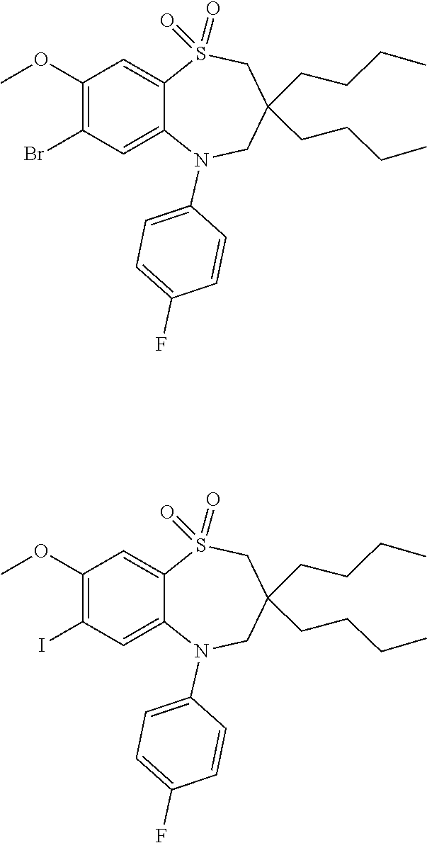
C1=C2S(=O)(=O)CC(CCCC)(CCCC)CN(C3=CC=C(F)C=C3)C2=CC(Br)=C1OC.C1=C2S(=O)(=O)CC(CCCC)(CCCC)CN(C3=CC=C(F)C=C3)C2=CC(I)=C1OC
